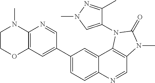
C1(C2=CC3=C(N=C2)N(C)CCO3)=CC=C2C(=C1)C1=C(C=N2)N(C)C(=O)N1C1=CN(C)N=C1C
